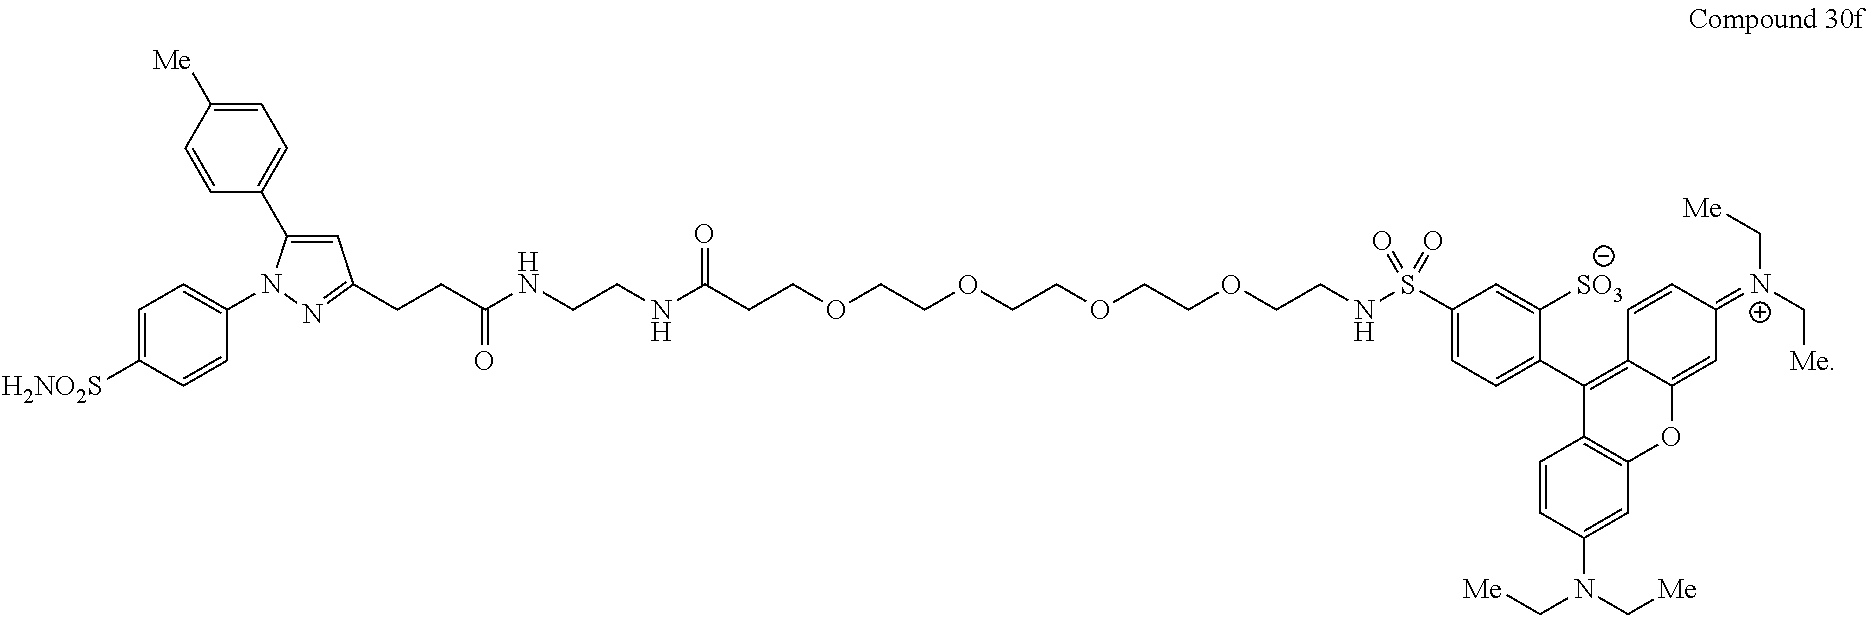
C1=C([H2NO2S])C=CC(N2C(C3=CC=C([Me])C=C3)=CC(CCC(NCCNC(CCOCCOCCOCCOCCNS(C3=CC=C(C4=C5C(=CC(=[N+](C[Me])C[Me])C=C5)OC5=C4C=CC(N(C[Me])C[Me])=C5)C([SO3])=C3)(=O)=O)=O)=O)=N2)=C1
